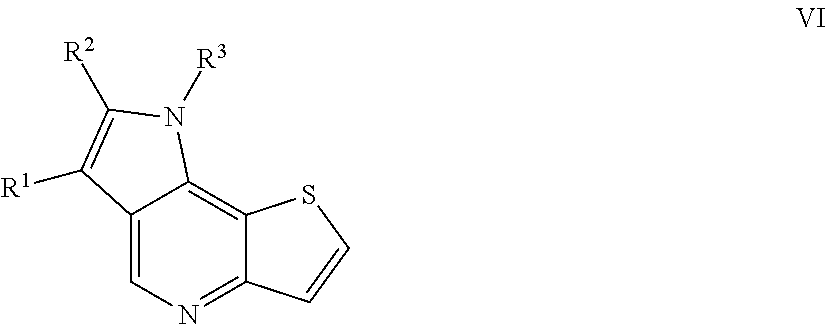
C1=C2C(=C3C(=N1)C=CS3)N([R3])C([R2])=C2[R1]
